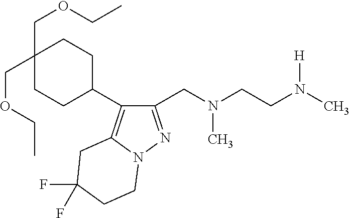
C1(CN(CCN(C)[H])C)=NN2C(=C1C1CCC(COCC)(COCC)CC1)CC(F)(F)CC2
